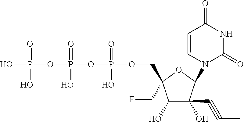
OP(=O)(OP(=O)(O)OP(=O)(O)OCC1(CF)C(O)C(O)(C#CC)C(N2C(=O)NC(=O)C=C2)O1)O
